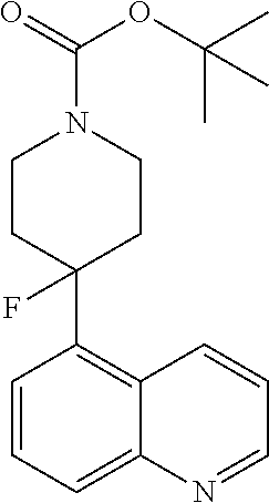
C1=CC=C2C(=C1C1(F)CCN(C(OC(C)(C)C)=O)CC1)C=CC=N2
